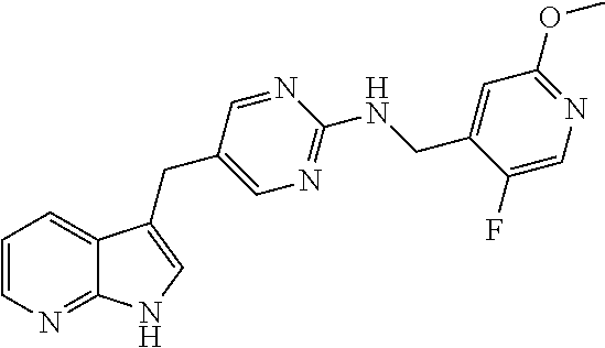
C1=CN=C2C(=C1)C(CC1=CN=C(NCC3=CC(OC)=NC=C3F)N=C1)=CN2
